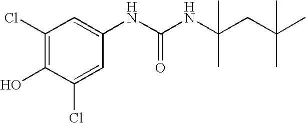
C1(Cl)=C(O)C(Cl)=CC(NC(NC(C)(CC(C)(C)C)C)=O)=C1
